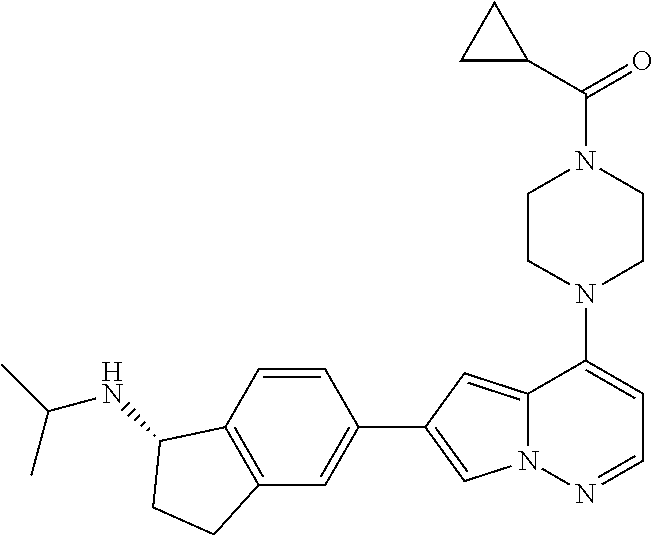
N1(C2=CC=NN3C2=CC(C2=CC4=C(C=C2)C(NC(C)C)CC4)=C3)CCN(C(=O)C2CC2)CC1
